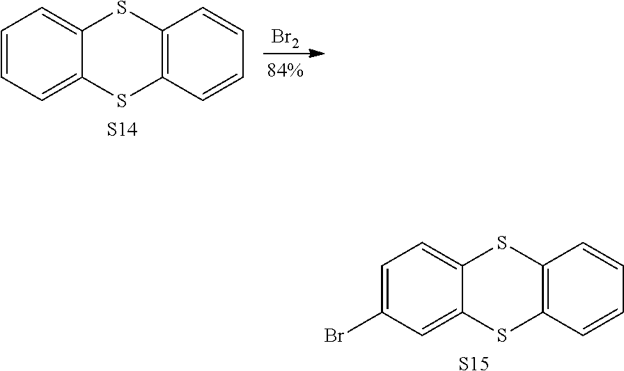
C1=C(Br)C=C2C(=C1)SC1=C(S2)C=CC=C1.[S15].C1=CC=C2C(=C1)SC1=C(S2)C=CC=C1.[S14].[Br2]
